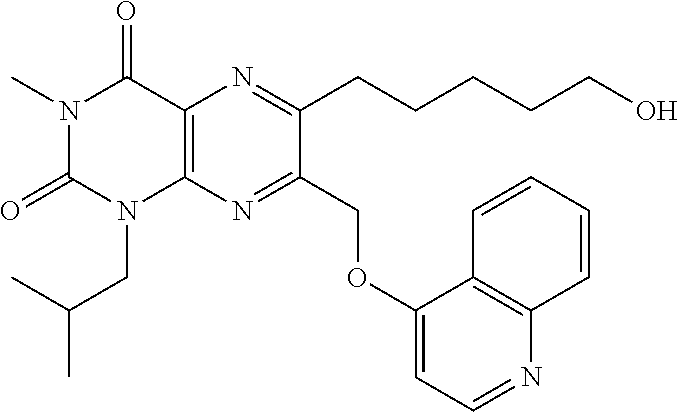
C12=C(N=C(COC3=CC=NC4=C3C=CC=C4)C(CCCCCO)=N1)N(CC(C)C)C(=O)N(C)C2=O
